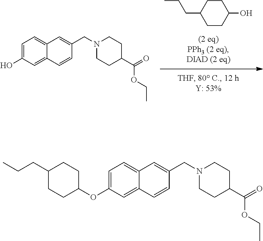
C1CC(O)CCC1CCC.C1=C(O)C=C2C(=C1)C=C(CN1CCC(C(=O)OCC)CC1)C=C2.C1=C(OC2CCC(CCC)CC2)C=C2C(=C1)C=C(CN1CCC(C(=O)OCC)CC1)C=C2
